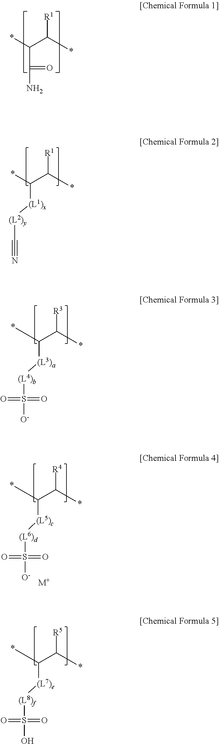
*C(C(*)[R1])C(N)=O.*C(C(*)[R1])[(L1)x][(L2)y]C#N.*C(C(*)[R3])[(L3)a][(L4)b]S([O-])(=O)=O.*C(C(*)[R4])[(L5)c][(L6)d]S([O-])(=O)=O.[M+].*C(C(*)[R5])[(L7)e][(L8)f]S(O)(=O)=O
